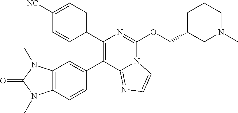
C1(C2=C(C3=CC4=C(C=C3)N(C)C(=O)N4C)C3=NC=CN3C(OCC3CN(C)CCC3)=N2)=CC=C([NC])C=C1
